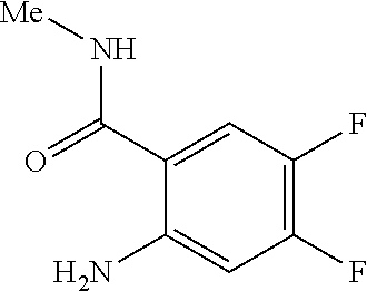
C1(F)=C(F)C=C(C(=O)N[Me])C(N)=C1
